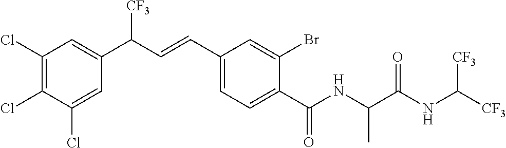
C1(Cl)=C(Cl)C(Cl)=CC(C(C=CC2=CC=C(C(NC(C(NC([CF3])[CF3])=O)C)=O)C(Br)=C2)[CF3])=C1
